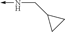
N(CC1CC1)->C
